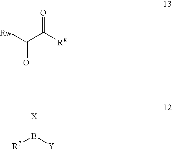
[Rw]C(C([R8])=O)=O.B([R7])([Y])[X]
